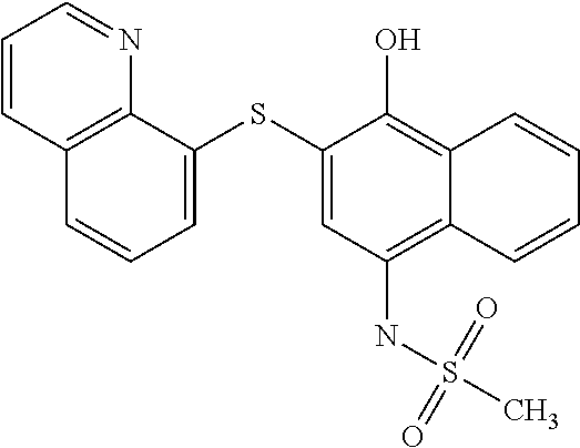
C12=C(NS(C)(=O)=O)C=C(SC3=CC=CC4=C3N=CC=C4)C(O)=C1C=CC=C2
